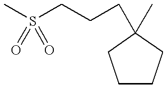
C1CCC(C)(CCCS(C)(=O)=O)C1
